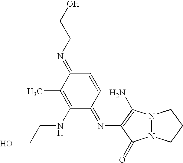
C1=CC(=NC2=C(N)N3N(C2=O)CCC3)C(NCCO)=C(C)C1=NCCO
